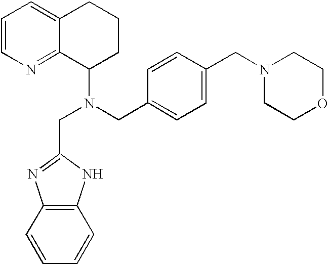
C1=CN=C2C(=C1)CCCC2N(CC1=CC=C(CN2CCOCC2)C=C1)CC1=NC2=C(N1)C=CC=C2
